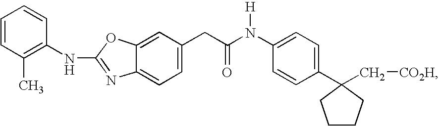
C1(C)=C(NC2=NC3=CC=C(CC(N(C4=CC=C(C5(C[CO2H])CCCC5)C=C4)[H])=O)C=C3O2)C=CC=C1
